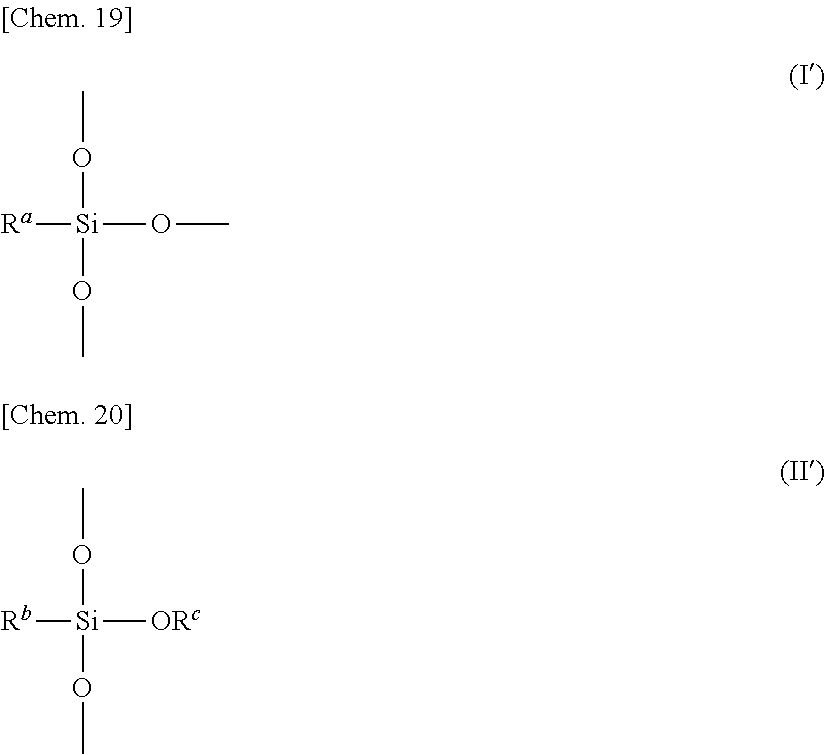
[Ra][Si](OC)(OC)OC.[Rb][Si]([ORc])(OC)OC
